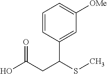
OC(CC(SC)C1=CC([OMe])=CC=C1)=O
